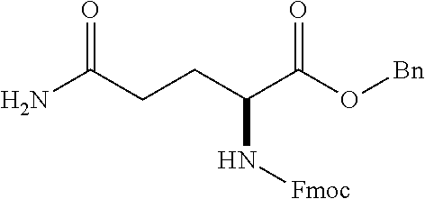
NC(CCC(C(O[Bn])=O)N[Fmoc])=O
